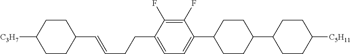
C1(C=CCCC2=CC=C(C3CCC(C4CCC([C5H11])CC4)CC3)C(F)=C2F)CCC([C3H7])CC1
